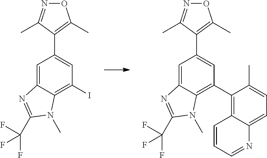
N1=C(C)C(C2=CC(I)=C3C(=C2)N=C(C(F)(F)F)N3C)=C(C)O1.N1=C(C)C(C2=CC(C3=C4C(=CC=C3C)N=CC=C4)=C3C(=C2)N=C(C(F)(F)F)N3C)=C(C)O1
